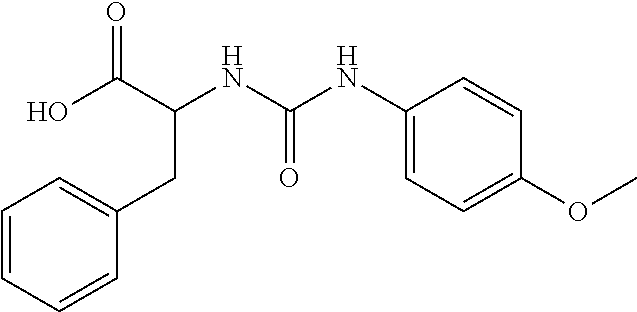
C1=CC=CC(CC(C(O)=O)NC(NC2=CC=C(OC)C=C2)=O)=C1
